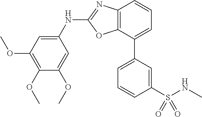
C12=C(C(C3=CC=CC(S(NC)(=O)=O)=C3)=CC=C1)OC(NC1=CC(OC)=C(OC)C(OC)=C1)=N2
